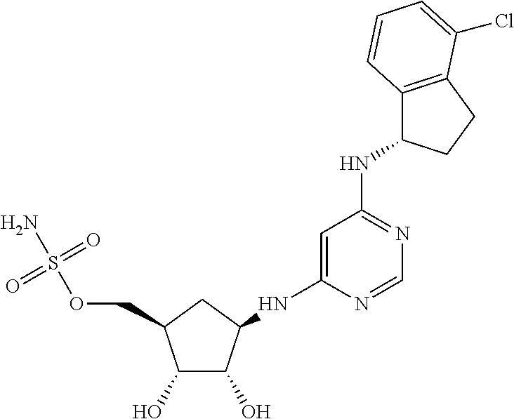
C1(O)C(O)C(NC2=CC(NC3C4=C(CC3)C(Cl)=CC=C4)=NC=N2)CC1COS(N)(=O)=O
